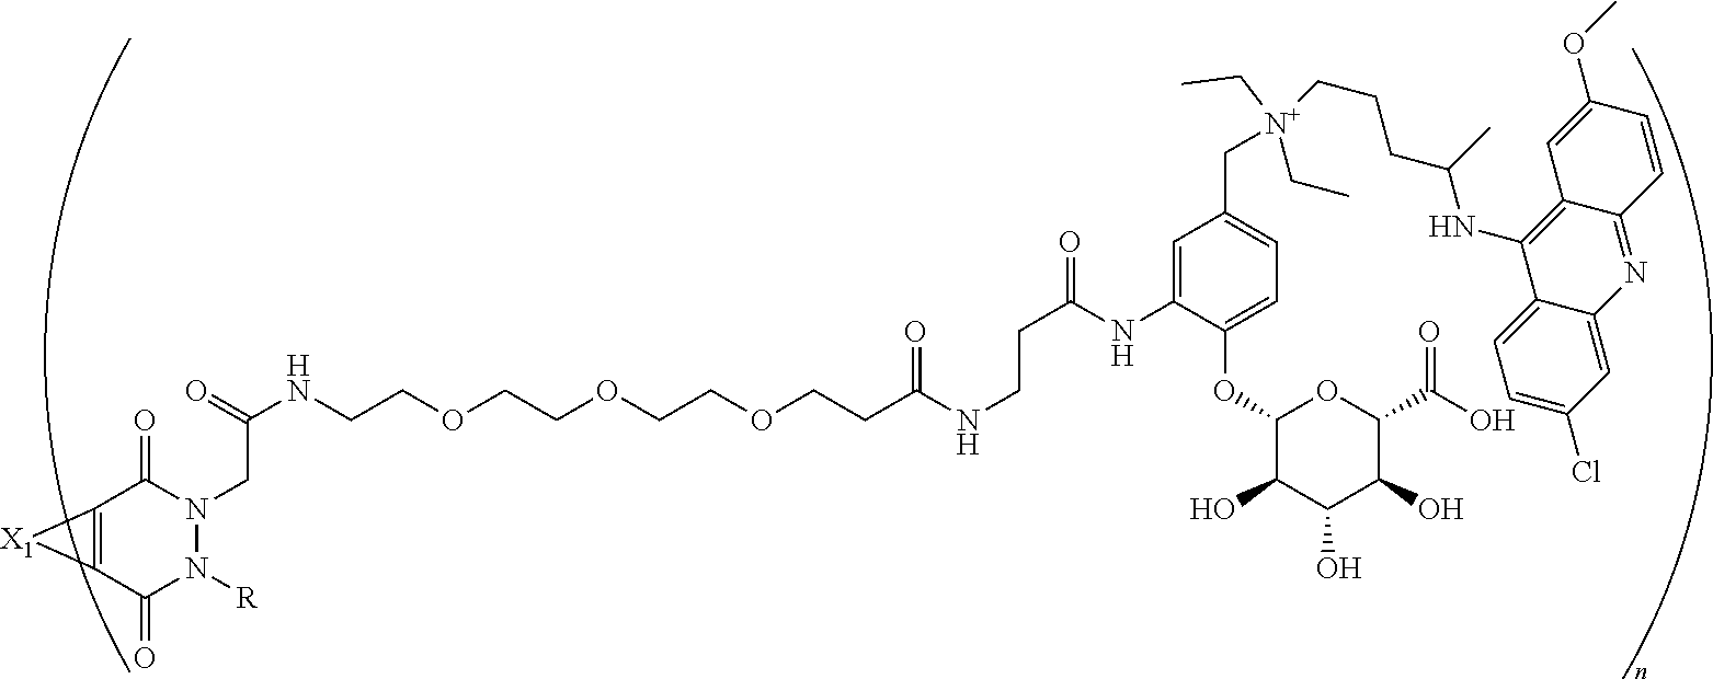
C(COCCOCCOCCC(NCCC(=O)NC1=CC(C[N+](CC)(CC)CCCC(NC2=C3C(=NC4=CC(Cl)=CC=C42)C=CC(OC)=C3)C)=CC=C1OC1C(O)C(O)C(O)C(C(O)=O)O1)=O)NC(=O)CN1C(=O)C2=C(C(=O)N1[R])[X1]2
